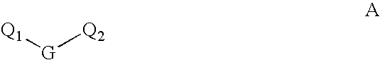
[G]([Q1])[Q2]
